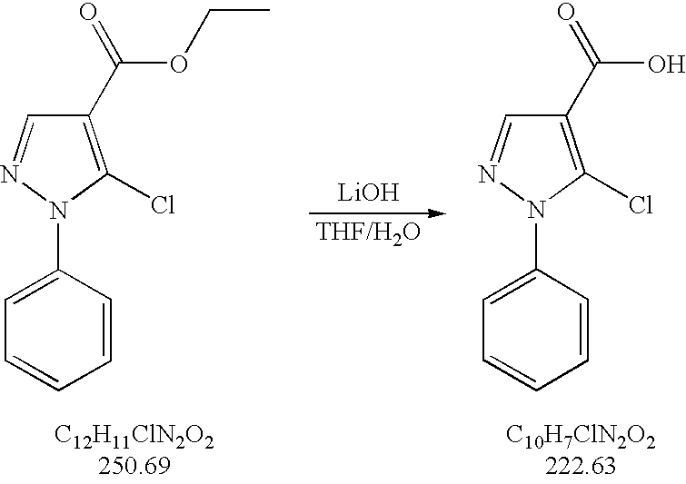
C1(C(OCC)=O)=C(Cl)N(C2=CC=CC=C2)N=C1.[LiOH].C1(C(O)=O)=C(Cl)N(C2=CC=CC=C2)N=C1
